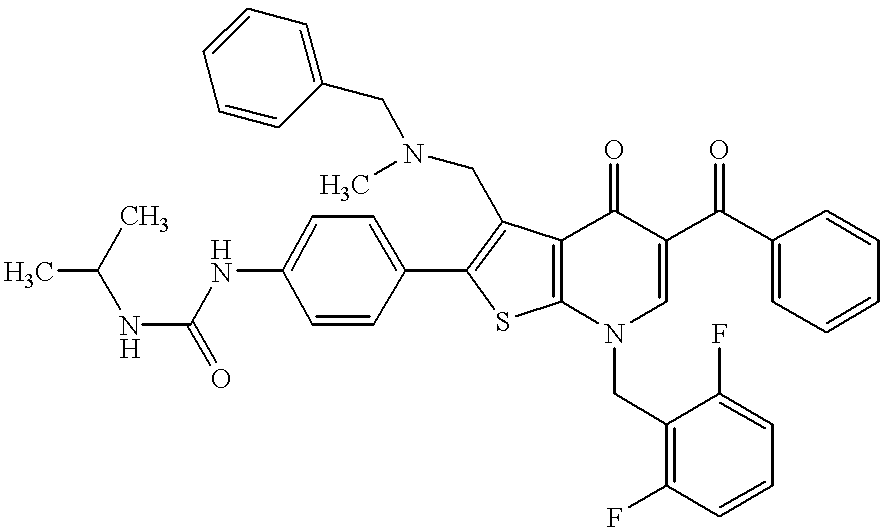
C1(NC(NC(C)C)=O)=CC=C(C2=C(CN(C)CC3=CC=CC=C3)C3=C(S2)N(CC2=C(F)C=CC=C2F)C=C(C(C2=CC=CC=C2)=O)C3=O)C=C1
